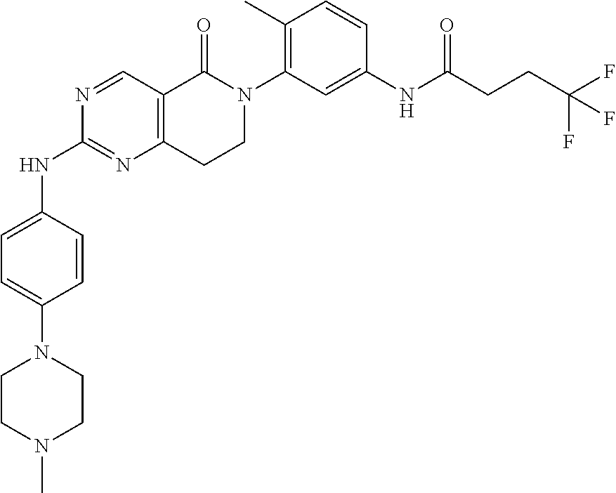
N1(C2=CC=C(NC3=NC4=C(C=N3)C(=O)N(C3=C(C)C=CC(NC(CCC(F)(F)F)=O)=C3)CC4)C=C2)CCN(C)CC1
